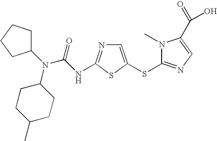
C1=C(SC2=NC=C(C(=O)O)N2C)SC(NC(N(C2CCC(C)CC2)C2CCCC2)=O)=N1
